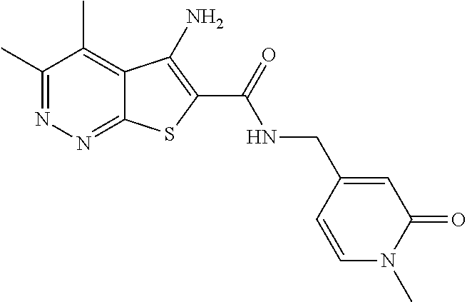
C1(C)=NN=C2C(=C1C)C(N)=C(C(=O)NCC1=CC(=O)N(C)C=C1)S2
